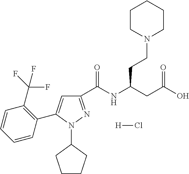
C1(C(NC(CC(O)=O)CCN2CCCCC2)=O)=NN(C2CCCC2)C(C2=C(C(F)(F)F)C=CC=C2)=C1.[H]Cl
